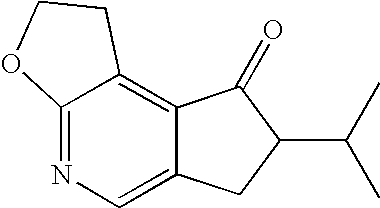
C12=NC=C3C(=C1CCO2)C(=O)C(C(C)C)C3
